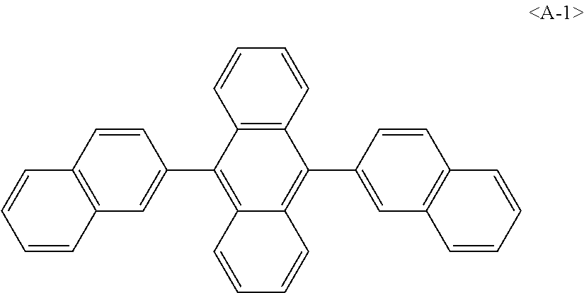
C12=C(C=CC=C1)C(C1=CC3=C(C=C1)C=CC=C3)=C1C(=C2C2=CC3=C(C=C2)C=CC=C3)C=CC=C1
